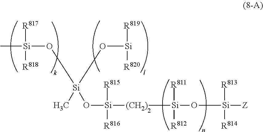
C[Si]([R817])([R818])O[Si](O[Si]([R819])[R820])(C)O[Si]([(CH2)][Si](O[Si]([Z])([R813])[R814])([R811])[R812])([R815])[R816]
